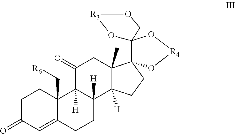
C1C(=O)C=C2C(C[R6])(C1)C1([H])C([H])(CC2)C2([H])C(C)(CC1=O)C1(CC2)C2(O[R4]O1)O[R3]OC2
